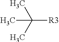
CC([R3])(C)C
